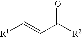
[R1]C=CC([R2])=O
